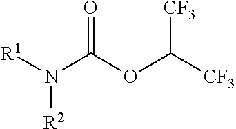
N(C(OC([CF3])[CF3])=O)([R1])[R2]
